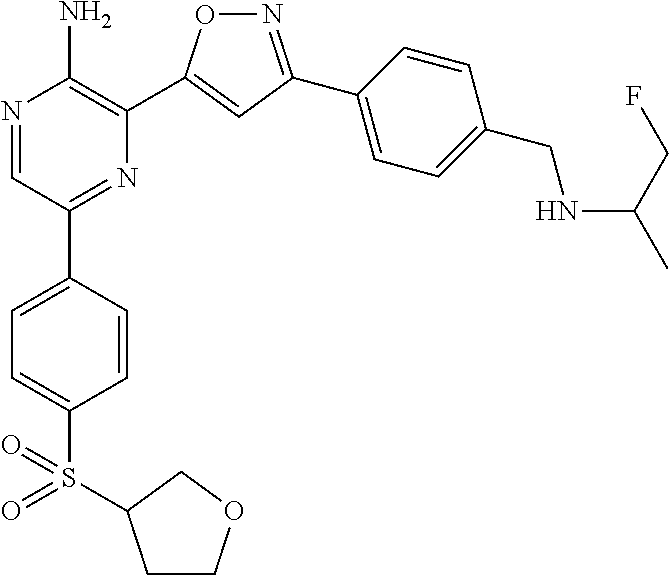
N1=C(C2=CC=C(CNC(CF)C)C=C2)C=C(C2=C(N)N=CC(C3=CC=C(S(=O)(=O)C4CCOC4)C=C3)=N2)O1
